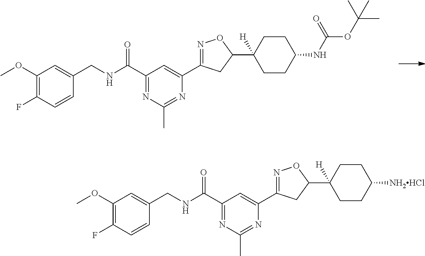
C1(OC)=C(F)C=CC(CNC(C2=NC(C)=NC(C3=NOC(C4([H])CCC(NC(OC(C)(C)C)=O)CC4)C3)=C2)=O)=C1.C1(OC)=C(F)C=CC(CNC(C2=NC(C)=NC(C3=NOC(C4([H])CCC([NH2HCl])CC4)C3)=C2)=O)=C1
